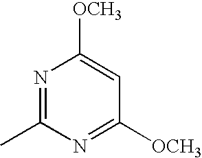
N1=C(C)N=C([OCH3])C=C1[OCH3]
